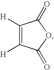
C1([H])=C([H])C(=O)OC1=O
